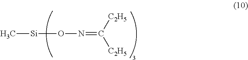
C[Si]ON=C([C2H5])[C2H5]
